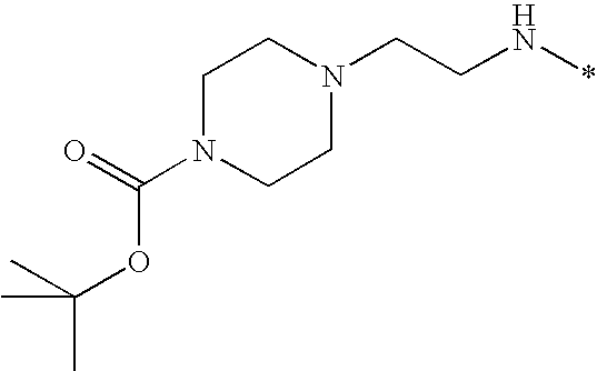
C(N*)CN1CCN(C(OC(C)(C)C)=O)CC1
